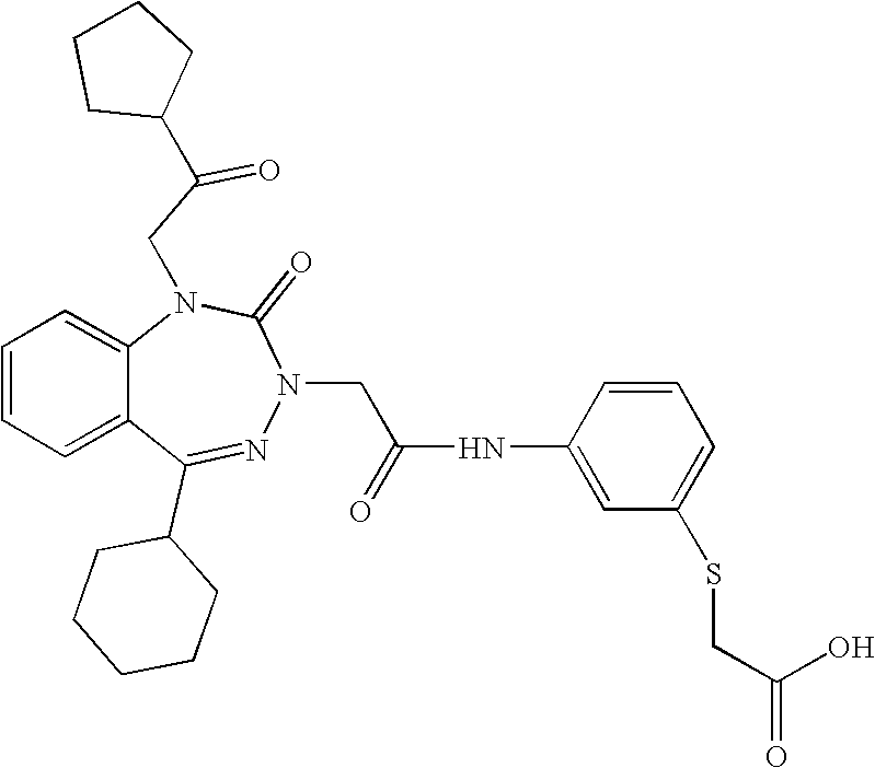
C1=CC=C2C(=C1)N(CC(=O)C1CCCC1)C(=O)N(CC(NC1=CC(SCC(O)=O)=CC=C1)=O)N=C2C1CCCCC1
